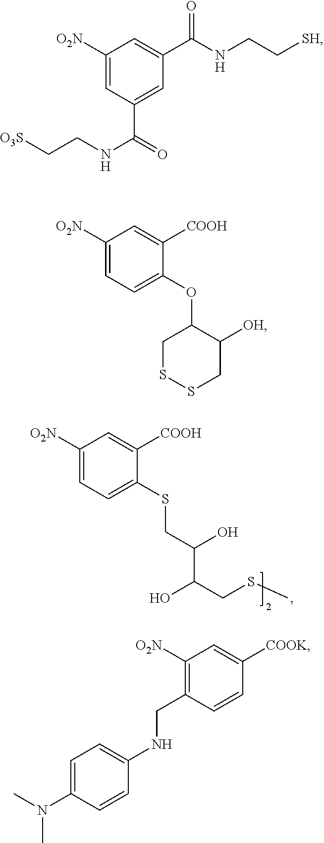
C1([O2N])=CC=C(SCC(C(CSC)O)O)C([COOH])=C1.C1([O2N])=CC(C(NCC[O3S])=O)=CC(C(NCC[SH])=O)=C1.C1([O2N])=CC=C(OC2CSSCC2[OH])C([COOH])=C1.C1=C(N(C)C)C=CC(NCC2=C([O2N])C=C([COOK])C=C2)=C1
